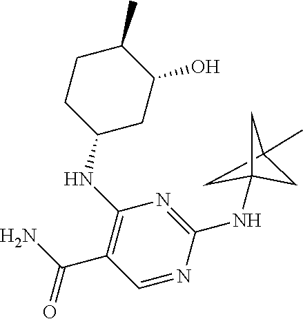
N1=CC(C(=O)N)=C(NC2CC(O)C(C)CC2)N=C1NC12(C)CC(C)(C1)C2
